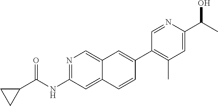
N1=C(NC(C2CC2)=O)C=C2C(=C1)C=C(C1=C(C)C=C(C(C)O)N=C1)C=C2
